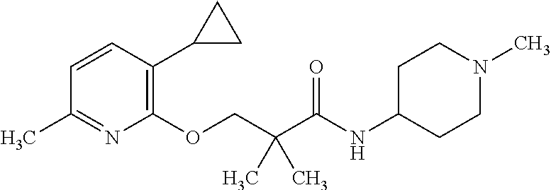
C1=CC(C)=NC(OCC(C(NC2CCN(C)CC2)=O)(C)C)=C1C1CC1
